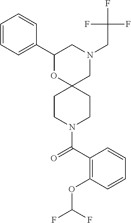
N1(CC(F)(F)F)CC2(OC(C3=CC=CC=C3)C1)CCN(C(C1=C(OC(F)F)C=CC=C1)=O)CC2
